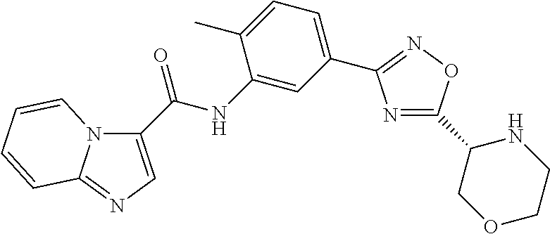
N1=C(C2COCCN2)ON=C1C1=CC=C(C)C(NC(=O)C2=CN=C3N2C=CC=C3)=C1
